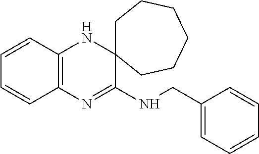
C1=CC2=C(C=C1)N=C(NCC1=CC=CC=C1)C1(N2)CCCCCC1
